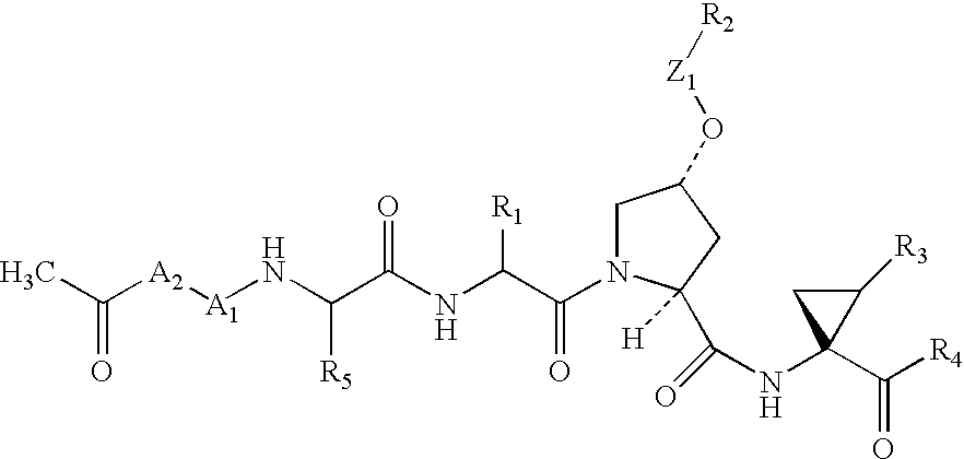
CC([A2][A1]NC(C(NC(C(=O)N1CC(O[Z1][R2])CC1(C(NC1(C([R4])=O)C([R3])C1)=O)[H])[R1])=O)[R5])=O
